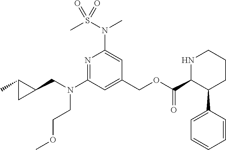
C1(C)CC1CN(CCOC)C1=NC(N(C)S(C)(=O)=O)=CC(COC(C2C(C3=CC=CC=C3)CCCN2)=O)=C1
